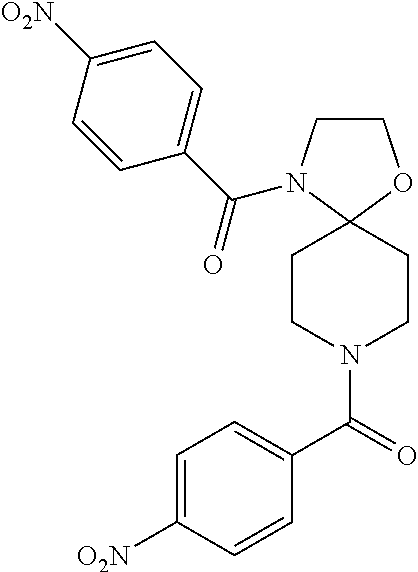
C1CN(C(C2=CC=C([O2N])C=C2)=O)C2(O1)CCN(C(C1=CC=C([O2N])C=C1)=O)CC2
